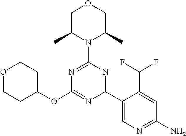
O1CC(C)N(C2=NC(OC3CCOCC3)=NC(C3=CN=C(N)C=C3C(F)F)=N2)C(C)C1
